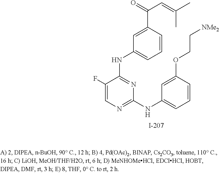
C1(F)=CN=C(NC2=CC=CC(OCC[NMe2])=C2)N=C1NC1=CC=CC(C(=O)C=C(C)C)=C1
